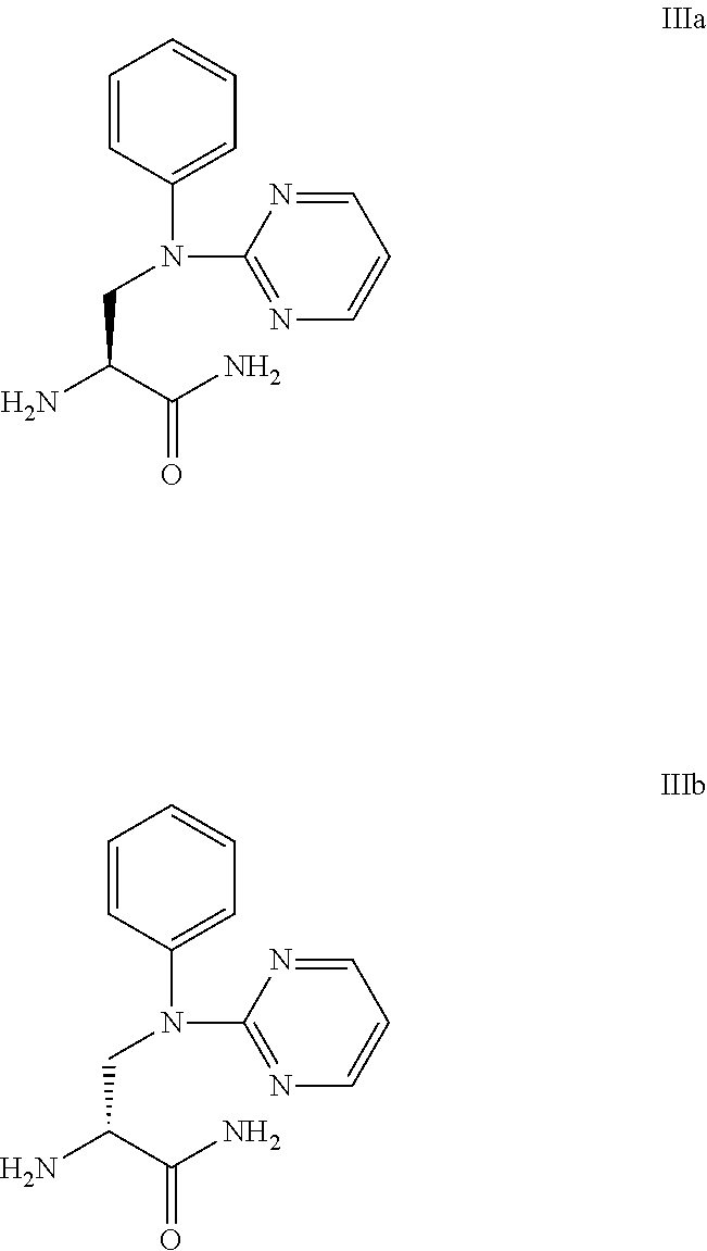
C1=CC(N(CC(N)C(N)=O)C2=NC=CC=N2)=CC=C1.C1=CC(N(CC(N)C(N)=O)C2=NC=CC=N2)=CC=C1
